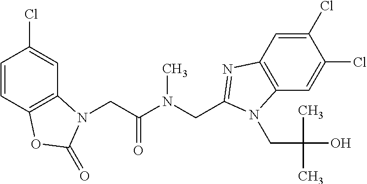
C1=CC2=C(C=C1Cl)N(CC(N(CC1=NC3=C(C=C(Cl)C(Cl)=C3)N1CC(O)(C)C)C)=O)C(=O)O2
